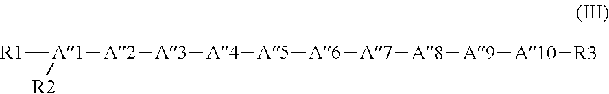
[A1]([A2][A3][A4][A5][A6][A7][A8][A9][A10][R3])([R1])[R2]
